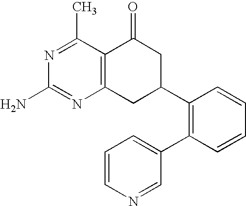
C12=C(C(C)=NC(N)=N1)C(=O)CC(C1=C(C3=CC=CN=C3)C=CC=C1)C2
